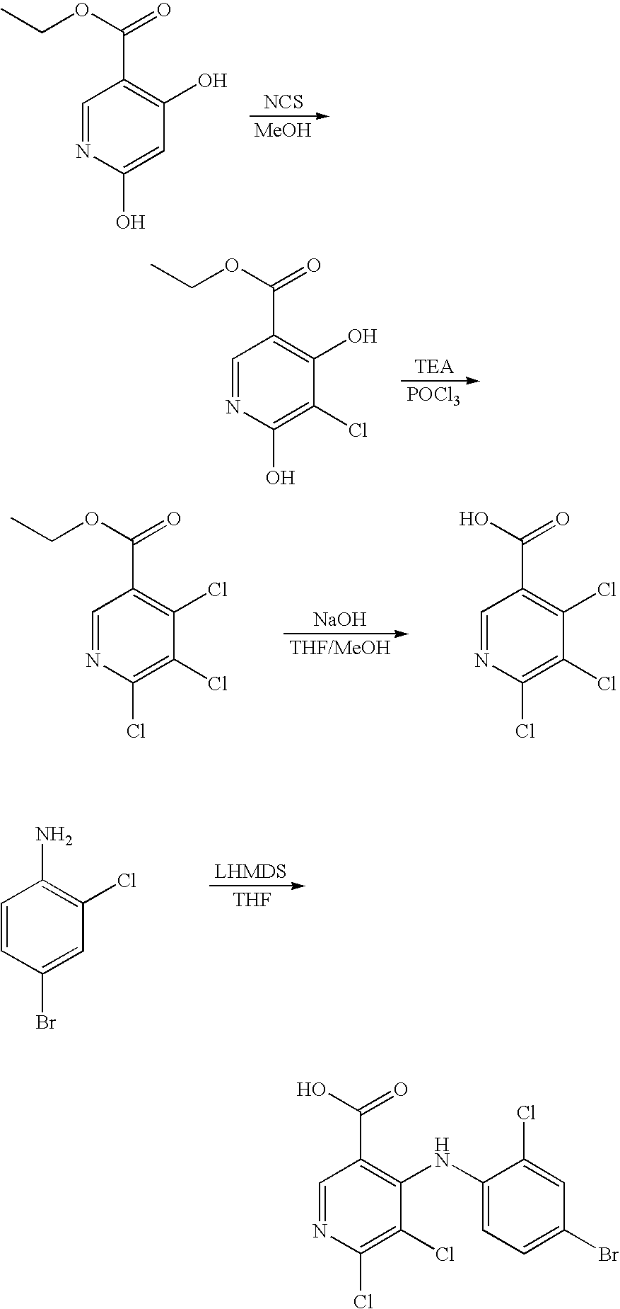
C1=NC(O)=CC(O)=C1C(=O)OCC.[NCS].[MeOH].C1=NC(O)=C(Cl)C(O)=C1C(=O)OCC.[TEA].[POCl3].C1=NC(Cl)=C(Cl)C(Cl)=C1C(=O)OCC.[NaOH].[THF/MeOH].C1=NC(Cl)=C(Cl)C(Cl)=C1C(=O)O.C1=CC(Br)=CC(Cl)=C1N.[THF].C1=NC(Cl)=C(Cl)C(NC2=CC=C(Br)C=C2Cl)=C1C(=O)O
